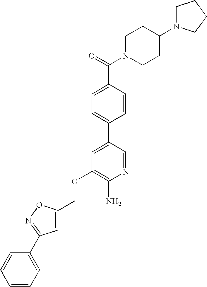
C(OC1=C(N)N=CC(C2=CC=C(C(=O)N3CCC(N4CCCC4)CC3)C=C2)=C1)C1=CC(C2=CC=CC=C2)=NO1
